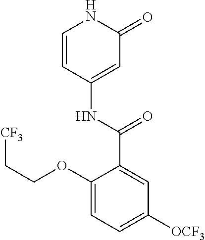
C1=CC(NC(C2=CC([OCF3])=CC=C2OCC[CF3])=O)=CC(=O)N1
